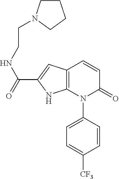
C12=C(C=C(C(=O)NCCN3CCCC3)N1)C=CC(=O)N2C1=CC=C([CF3])C=C1
